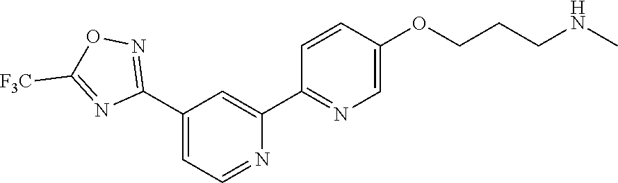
C1=CC(OCCCNC)=CN=C1C1=CC(C2=NOC([F3C])=N2)=CC=N1
